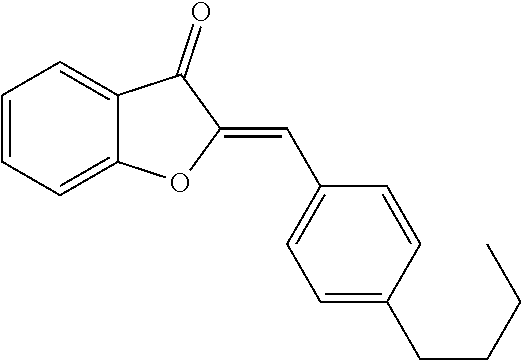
C1=CC=C2C(=C1)C(=O)C(=CC1=CC=C(CCCC)C=C1)O2
